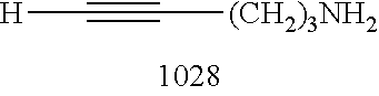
[H]C#C[(CH2)3NH2]
